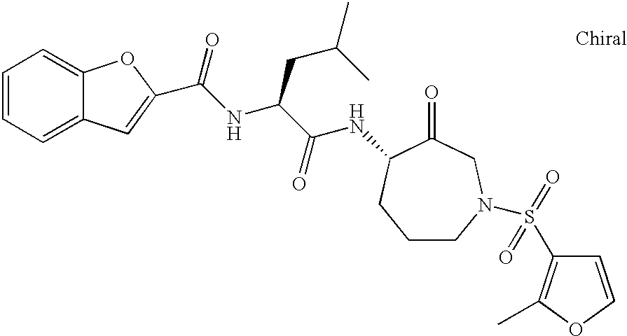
C1=CC=C2C(=C1)OC(C(NC(C(NC1C(=O)CN(S(C3=C(C)OC=C3)(=O)=O)CCC1)=O)CC(C)C)=O)=C2
